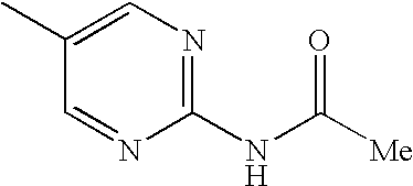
C1(NC([Me])=O)=NC=C(C)C=N1
